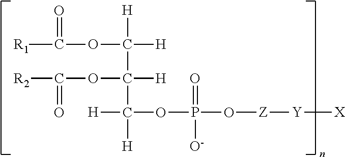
[R1]C(=O)OC([H])([H])C([H])(OC(=O)[R2])C([H])([H])OP(=O)([O-])O[Z][Y][X]
